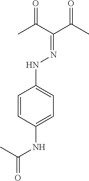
C1=CC(NC(C)=O)=CC=C1NN=C(C(C)=O)C(C)=O
